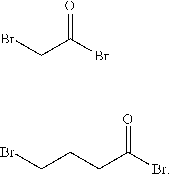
BrCC(Br)=O.BrCCCC(Br)=O
